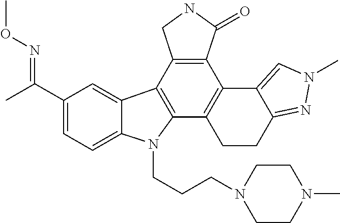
C1(C(C)=NOC)=CC=C2C(=C1)C1=C(N2CCCN2CCN(C)CC2)C2=C(C3=C1CNC3=O)C1=CN(C)N=C1CC2
